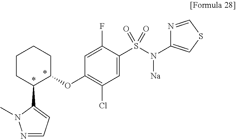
C1(S(N(C2=CSC=N2)[Na])(=O)=O)=CC(Cl)=C(OC2CCCCC2C2=CC=NN2C)C=C1F
